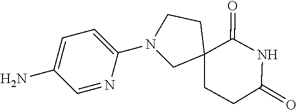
N1(C2=CC=C(N)C=N2)CC2(CCC(=O)NC2=O)CC1
